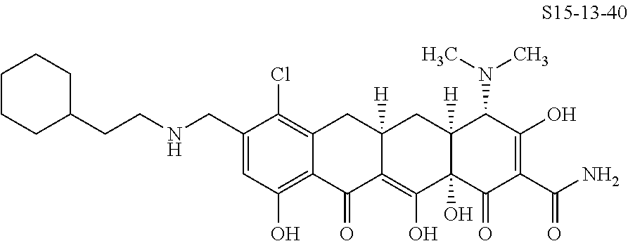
C1(CNCCC2CCCCC2)=CC(O)=C2C(=C1Cl)CC1([H])C(=C(O)C3(O)C([H])(C1)C(N(C)C)C(O)=C(C(N)=O)C3=O)C2=O
